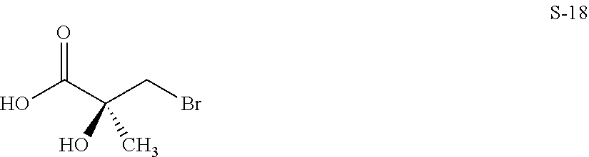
C(C(CBr)(O)C)(=O)O
